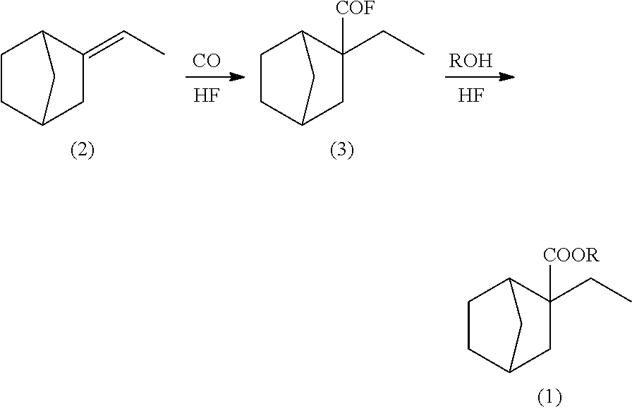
[CO].F.C1CC2CC(=CC)C1C2.[ROH].F.C1CC2CC(CC)([COF])C1C2.C1CC2CC(CC)([COOR])C1C2
